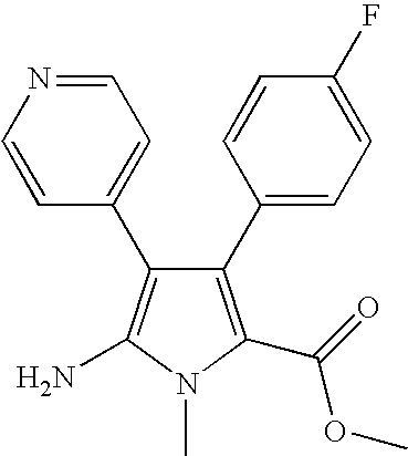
C1=NC=CC(C2=C(N)N(C)C(C(=O)OC)=C2C2=CC=C(F)C=C2)=C1
